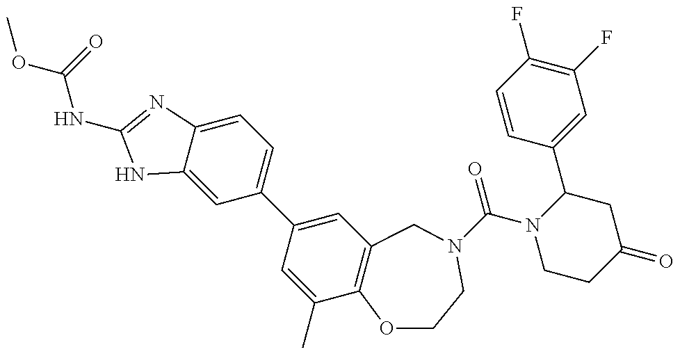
C1=C2C(=CC=C1C1=CC3=C(C(C)=C1)OCCN(C(=O)N1CCC(=O)CC1C1=CC(F)=C(F)C=C1)C3)N=C(NC(=O)OC)N2
